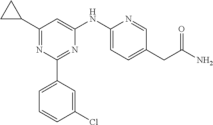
C1(C2CC2)=NC(C2=CC=CC(Cl)=C2)=NC(NC2=CC=C(CC(N)=O)C=N2)=C1
